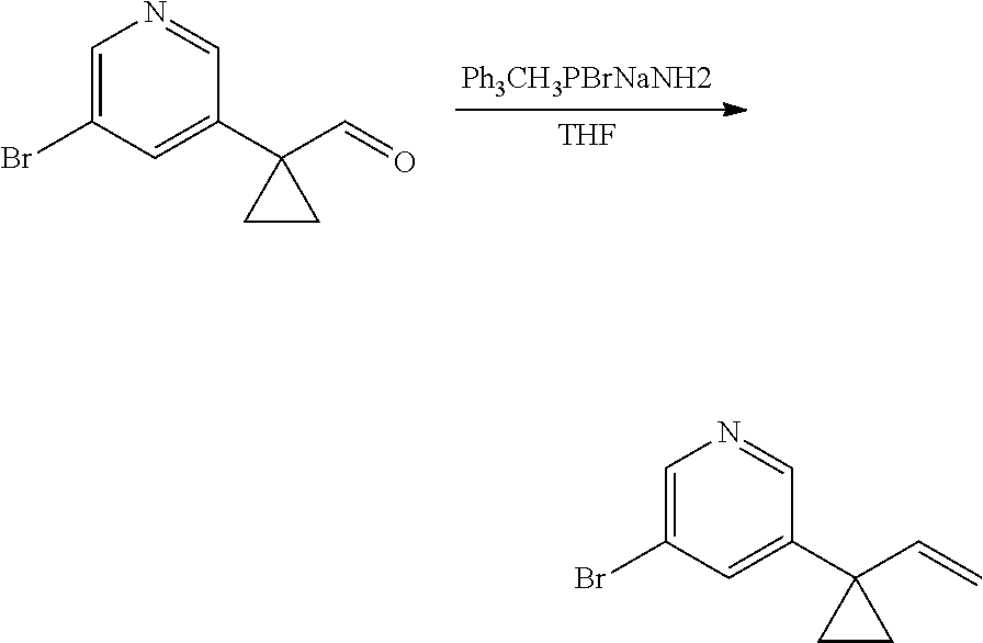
C1(Br)=CN=CC(C2(C=O)CC2)=C1.[THF].C1(Br)=CN=CC(C2(C=C)CC2)=C1
